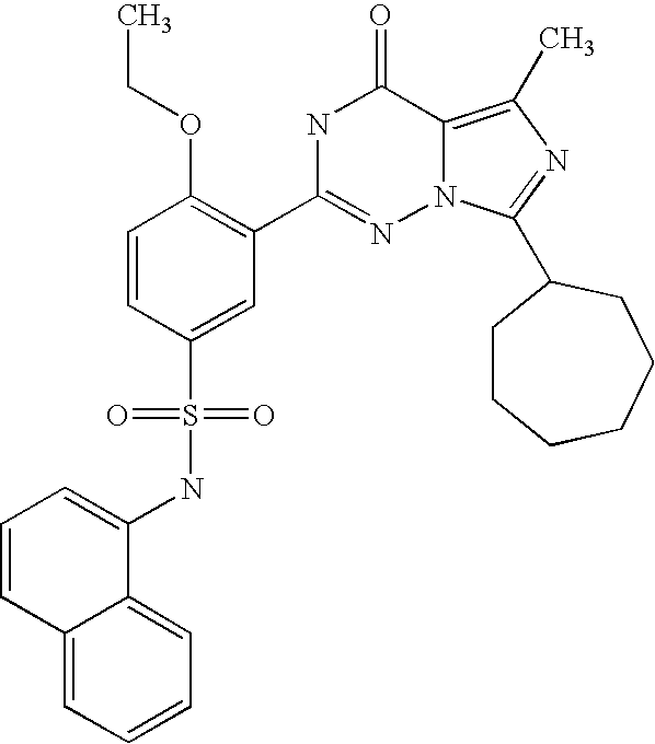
C1(NS(C2=CC(C3=NN4C(=C(C)N=C4C4CCCCCC4)C(=O)N3)=C(OCC)C=C2)(=O)=O)=CC=CC2=CC=CC=C12
